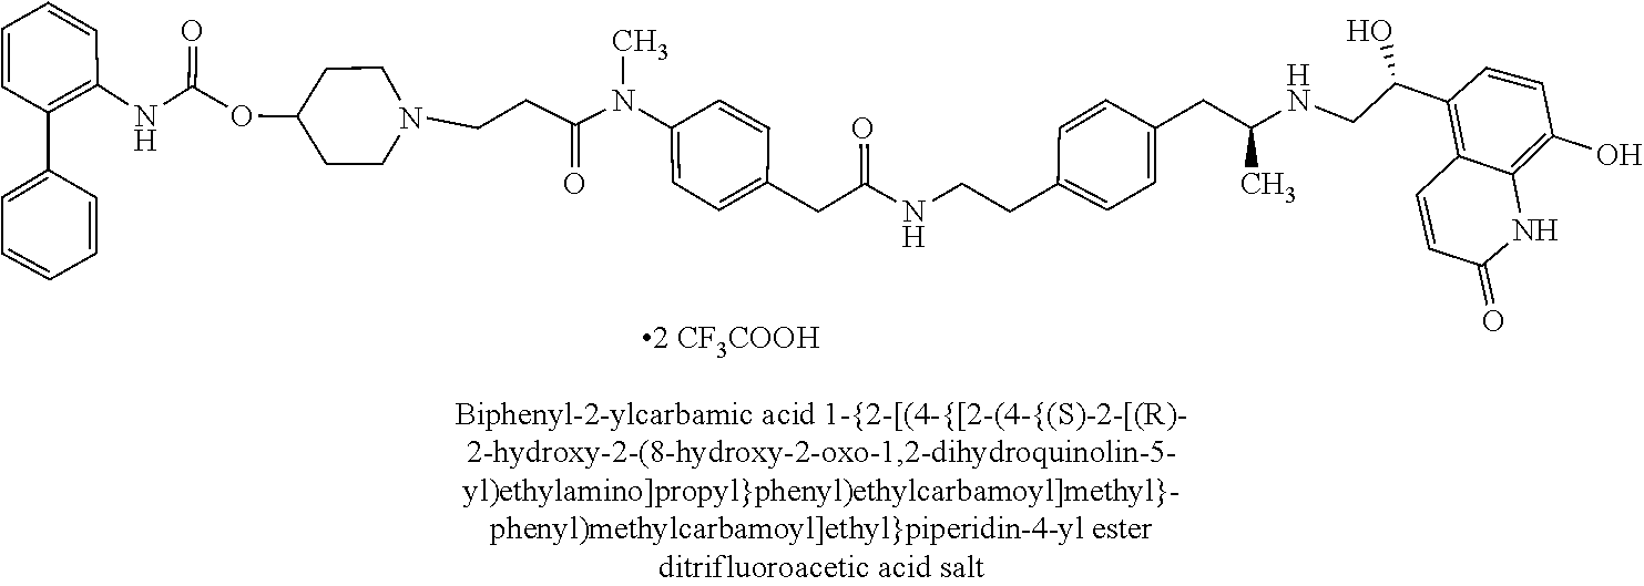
N(C)(C1=CC=C(CC(=O)NCCC2=CC=C(CC(NCC(C3=C4C=CC(=O)NC4=C(O)C=C3)O)C)C=C2)C=C1)C(CCN1CCC(OC(NC2=C(C3=CC=CC=C3)C=CC=C2)=O)CC1)=O
